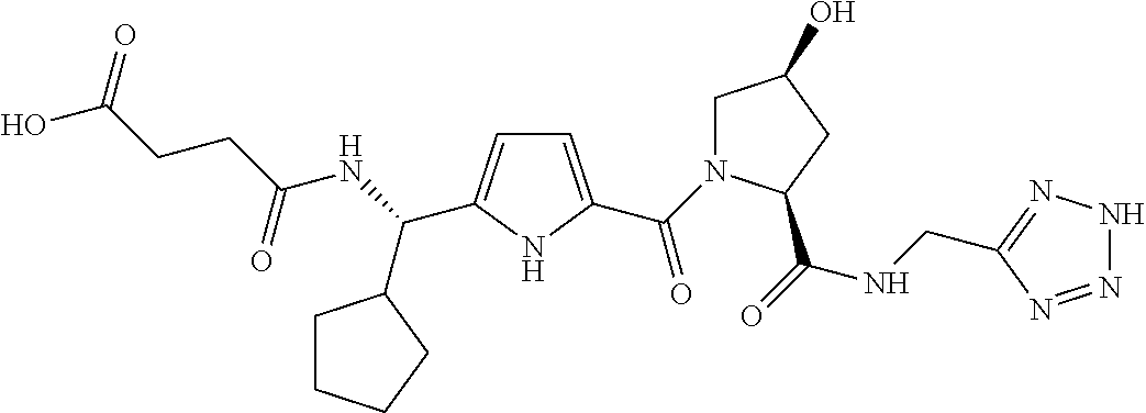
C1=C(C(=O)N2CC(O)CC2C(=O)NCC2=NNN=N2)NC(C(NC(CCC(O)=O)=O)C2CCCC2)=C1
